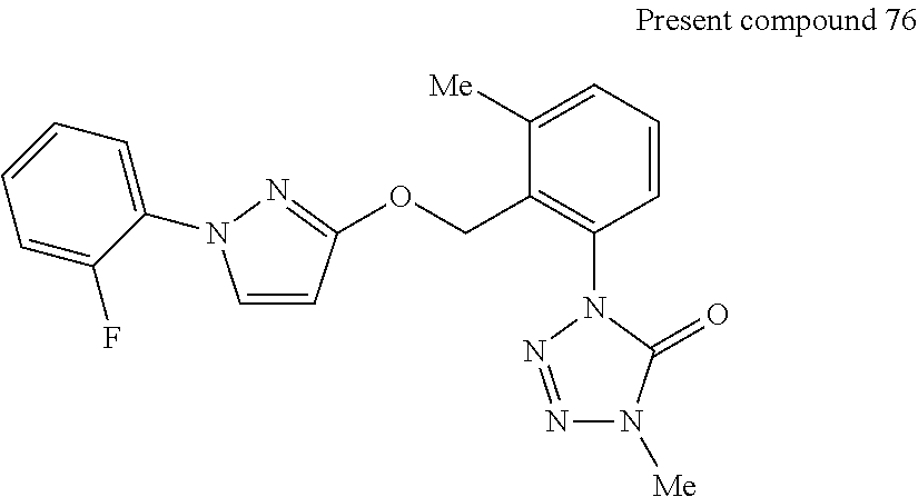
C1=CC(OCC2=C(N3C(=O)N([Me])N=N3)C=CC=C2[Me])=NN1C1=CC=CC=C1F
